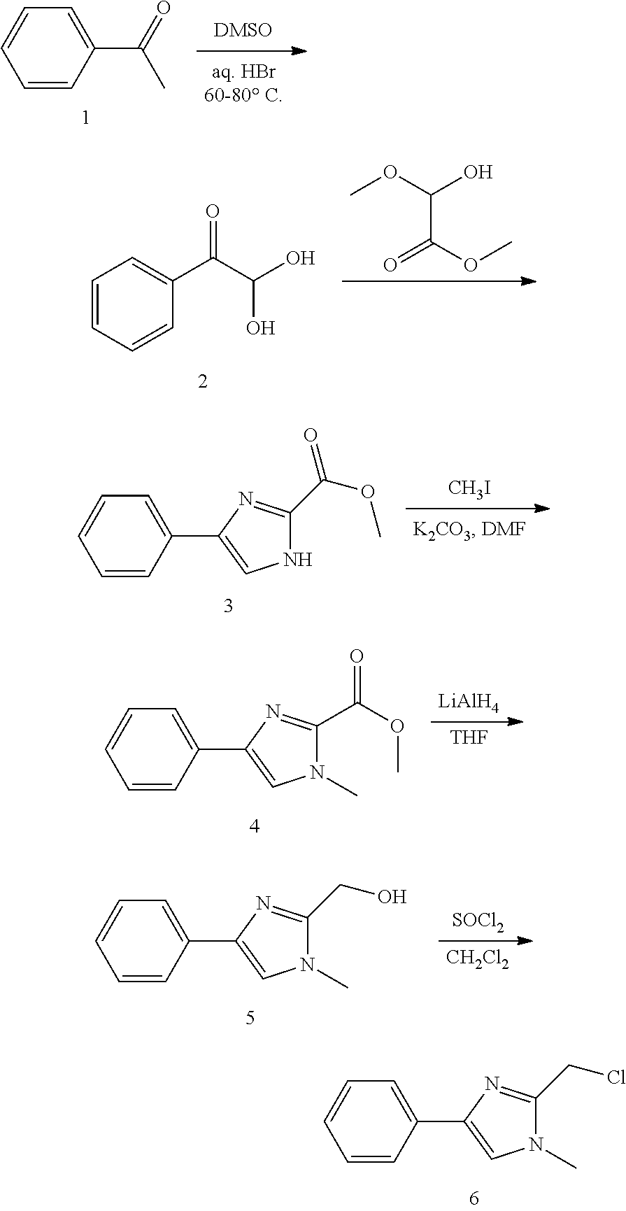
C1=CC(C(=O)C)=CC=C1.C1=CC=CC(C(C(O)O)=O)=C1.COC(O)C(OC)=O.[LiAlH4].[THF].C1=CC(C2=CN(C)C(C(OC)=O)=N2)=CC=C1.C1=CC(C2=CN(C)C(CCl)=N2)=CC=C1.[CH3I].C1=CC(C2=CNC(C(OC)=O)=N2)=CC=C1.[SOCl2].[CH2Cl2].C1=CC(C2=CN(C)C(CO)=N2)=CC=C1
